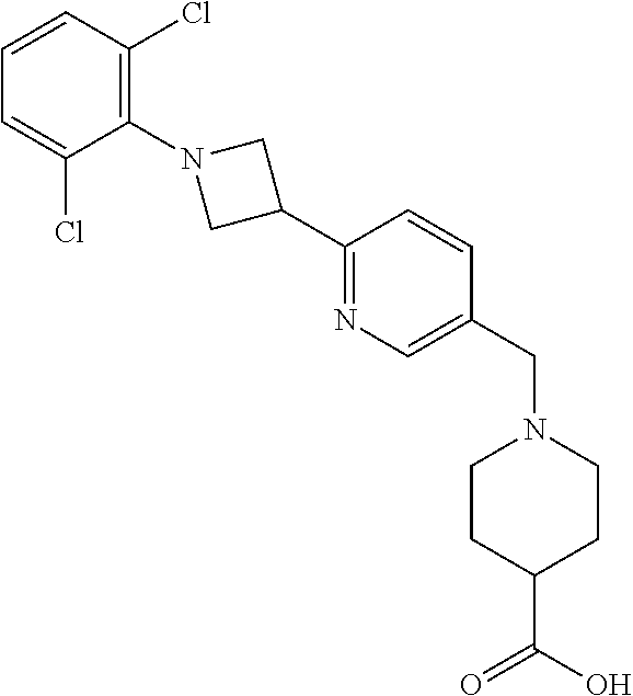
C1=CC(Cl)=C(N2CC(C3=NC=C(CN4CCC(C(O)=O)CC4)C=C3)C2)C(Cl)=C1
